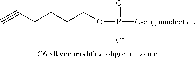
[O-oligonucleotide]P([O-])(=O)OCCCCC#C
